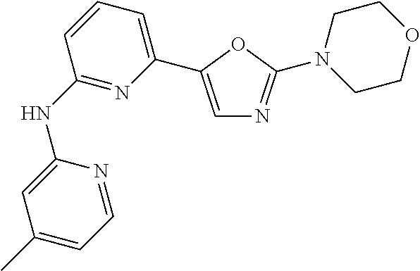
C1(NC2=NC(C3=CN=C(N4CCOCC4)O3)=CC=C2)=CC(C)=CC=N1
